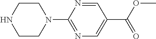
C1=NC(N2CCNCC2)=NC=C1C(OC)=O
